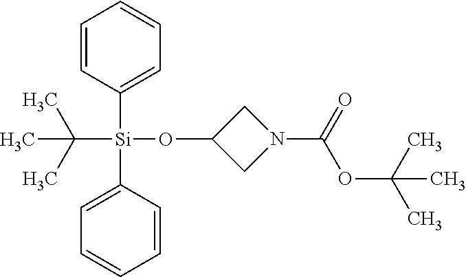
C1=CC([Si](C2=CC=CC=C2)(OC2CN(C(=O)OC(C)(C)C)C2)C(C)(C)C)=CC=C1
